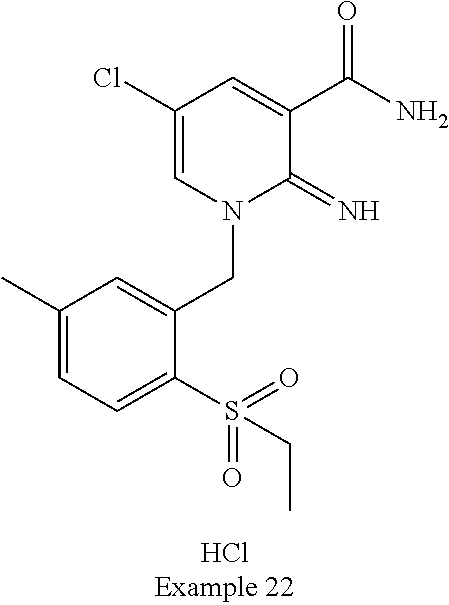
C1(C)=CC=C(S(=O)(=O)CC)C(CN2C(=N)C(C(N)=O)=CC(Cl)=C2)=C1
